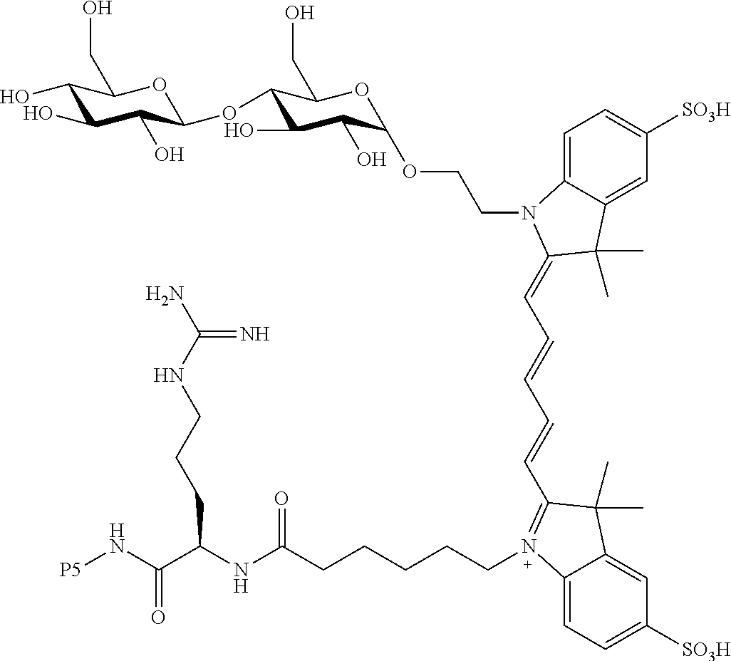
C1(O)C(O)C(O)C(OC2C(O)C(O)C(OCCN3C4=CC=C([SO3H])C=C4C(C)(C)C3=CC=CC=CC3=N(CCCCCC(NC(C(N[P5])=O)CCCNC(N)=N)=O)C4=CC=C([SO3H])C=C4C3(C)C)OC2CO)OC1CO
